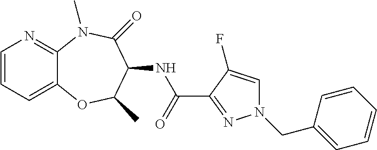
C1=CC=C2C(=N1)N(C)C(=O)C(NC(C1=NN(CC3=CC=CC=C3)C=C1F)=O)C(C)O2
